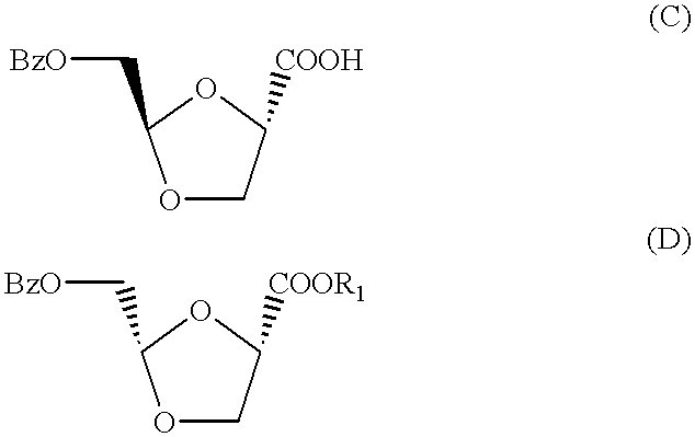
O1CC([COOH])OC1C[BzO].O1CC([COOR1])OC1C[BzO]
